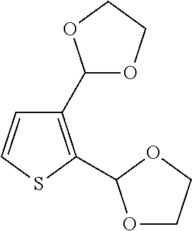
C1(C2OCCO2)=C(C2OCCO2)SC=C1
